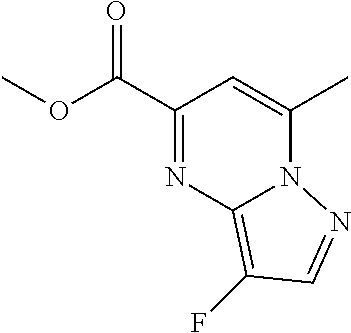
C1(C(OC)=O)=NC2=C(F)C=NN2C(C)=C1
